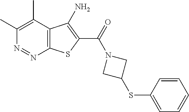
C1(C)=C(C)C2=C(N=N1)SC(C(N1CC(SC3=CC=CC=C3)C1)=O)=C2N
